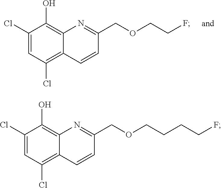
C1(Cl)=C2C(=C(O)C(Cl)=C1)N=C(COCCCCF)C=C2.C1(Cl)=C2C(=C(O)C(Cl)=C1)N=C(COCCF)C=C2
